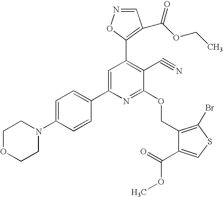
C1OCCN(C2=CC=C(C3=CC(C4=C(C(OCC)=O)C=NO4)=C(C#N)C(OCC4=C(Br)SC=C4C(=O)OC)=N3)C=C2)C1
